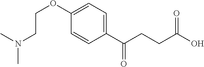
C(=O)(CCC(O)=O)C1=CC=C(OCCN(C)C)C=C1
